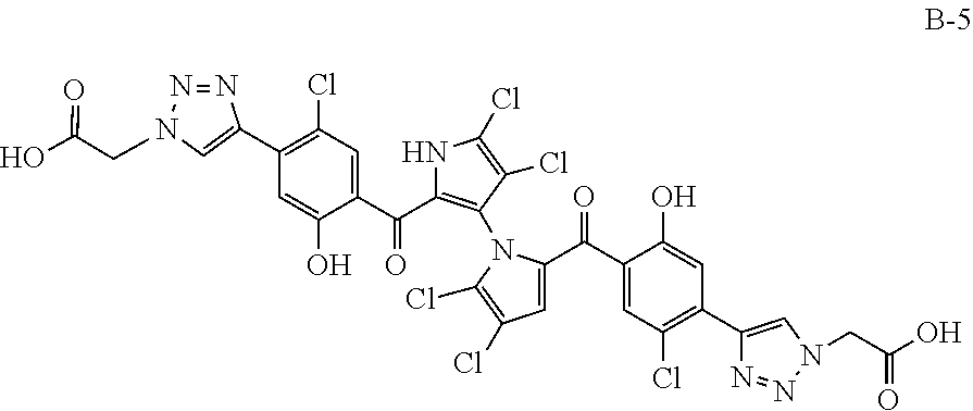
C1(C2=CN(CC(O)=O)N=N2)=C(Cl)C=C(C(=O)C2=C(N3C(C(C4=CC(Cl)=C(C5=CN(CC(O)=O)N=N5)C=C4O)=O)=CC(Cl)=C3Cl)C(Cl)=C(Cl)N2)C(O)=C1
